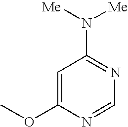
C1=C(OC)N=CN=C1N([Me])[Me]
